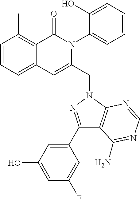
C1=CC=C2C(=C1C)C(=O)N(C1=CC=CC=C1O)C(CN1C3=C(C(C4=CC(O)=CC(F)=C4)=N1)C(N)=NC=N3)=C2
